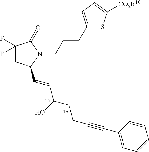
C1(F)(F)CC(C=CC(CCC#CC2=CC=CC=C2)O)N(CCCC2=CC=C([CO2R10])S2)C1=O
